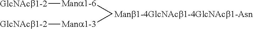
[Mana1-6]([GlcNAcb1-2])(C)C[Mana1-3][GlcNAcb1-2]
